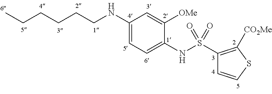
S(C1=C([CO2Me])SC=C1)(=O)(=O)NC1=CC=C(NCCCCCC)C=C1[OMe]
